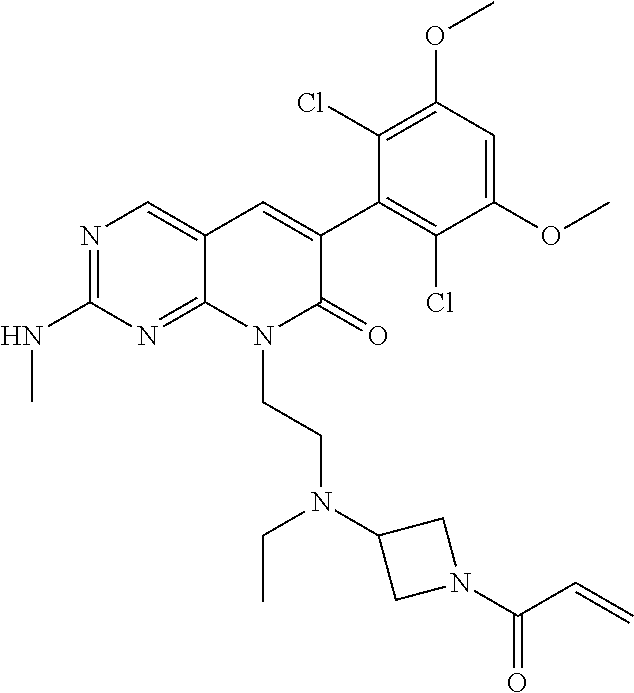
C1(NC)=NC=C2C(=N1)N(CCN(C1CN(C(C=C)=O)C1)CC)C(=O)C(C1=C(Cl)C(OC)=CC(OC)=C1Cl)=C2
